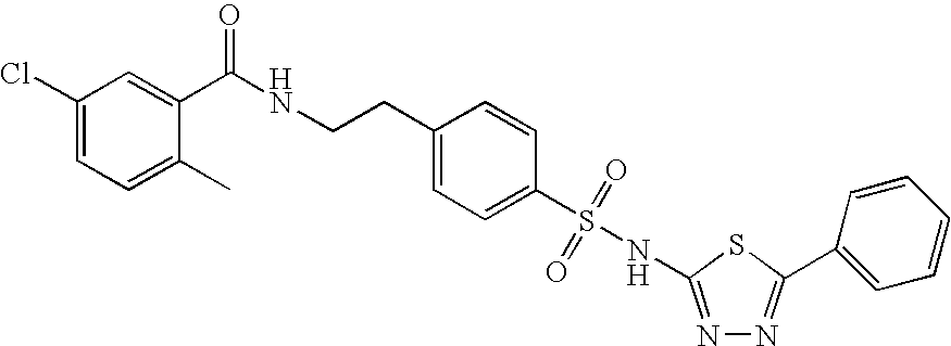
C1(Cl)=CC=C(C)C(C(NCCC2=CC=C(S(NC3=NN=C(C4=CC=CC=C4)S3)(=O)=O)C=C2)=O)=C1
